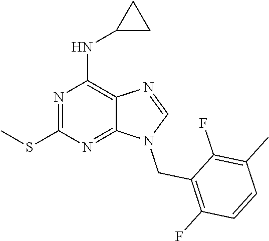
C1=NC2=C(NC3CC3)N=C(SC)N=C2N1CC1=C(F)C=CC(C)=C1F
